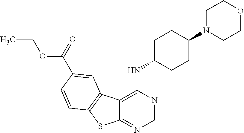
C12=NC=NC(NC3CCC(N4CCOCC4)CC3)=C1C1=C(S2)C=CC(C(OCC)=O)=C1
